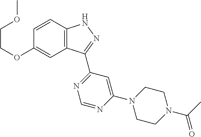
C12=C(C=CC(OCCOC)=C1)NN=C2C1=NC=NC(N2CCN(C(C)=O)CC2)=C1
